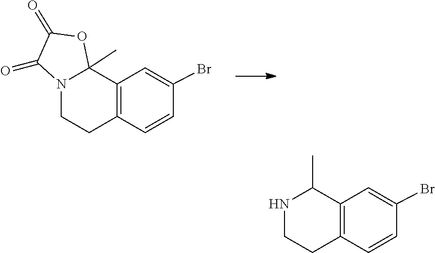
C1=CC(Br)=CC2=C1CCN1C2(C)OC(=O)C1=O.C1=CC(Br)=CC2=C1CCNC2C
